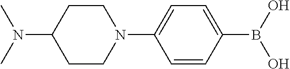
C1CC(N(C)C)CCN1C1=CC=C(B(O)O)C=C1
